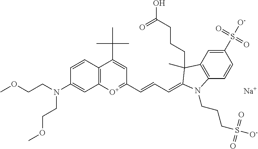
[Na].C1(S([O-])(=O)=O)=CC2=C(C=C1)N(CCCS(=O)(=O)[O-])C(=CC=CC1=[O+]C3=C(C=CC(N(CCOC)CCOC)=C3)C(C(C)(C)C)=C1)C2(CCCC(O)=O)C
